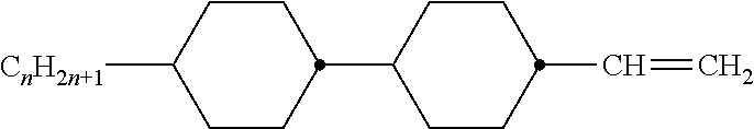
C1CC(C=C)CCC1C1CCC([CnH2n+1])CC1
